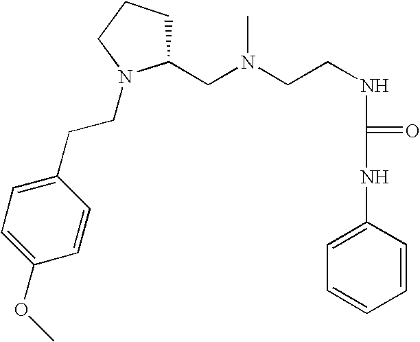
CN(CCNC(NC1=CC=CC=C1)=O)CC1CCCN1CCC1=CC=C(OC)C=C1
